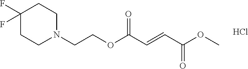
COC(C=CC(OCCN1CCC(F)(F)CC1)=O)=O.Cl
